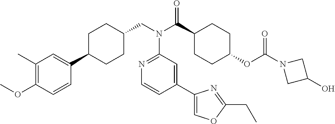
C1(C)=C(OC)C=CC(C2CCC(CN(C3=NC=CC(C4=COC(CC)=N4)=C3)C(=O)C3CCC(OC(=O)N4CC(O)C4)CC3)CC2)=C1
